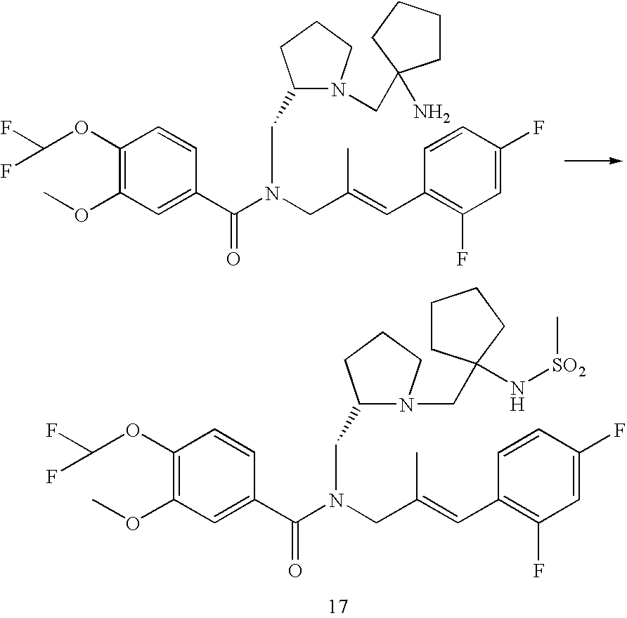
C1(CN(CC(=CC2=C(F)C=C(F)C=C2)C)C(C2=CC(OC)=C(OC(F)F)C=C2)=O)N(CC2(N[SO2]C)CCCC2)CCC1.C1(CN(CC(=CC2=C(F)C=C(F)C=C2)C)C(C2=CC(OC)=C(OC(F)F)C=C2)=O)N(CC2(N)CCCC2)CCC1
